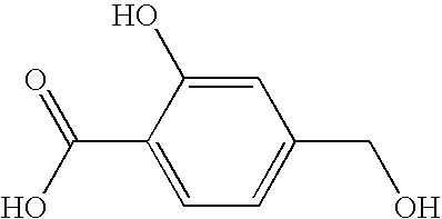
C1=C(O)C(C(O)=O)=CC=C1CO
